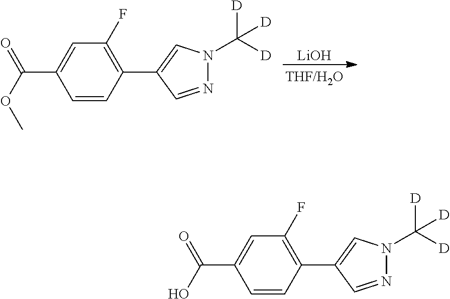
C1=CC(C(=O)OC)=CC(F)=C1C1=CN(C([D])([D])[D])N=C1.[LiOH].C1=CC(C(=O)O)=CC(F)=C1C1=CN(C([D])([D])[D])N=C1
